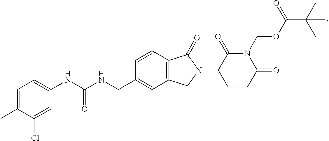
C1=C(Cl)C(C)=CC=C1NC(NCC1=CC2=C(C=C1)C(=O)N(C1CCC(=O)N(COC(C(C)(C)C)=O)C1=O)C2)=O
